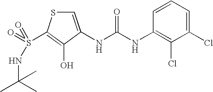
C1=C(NC(=O)NC2=C(Cl)C(Cl)=CC=C2)C(O)=C(S(=O)(NC(C)(C)C)=O)S1
